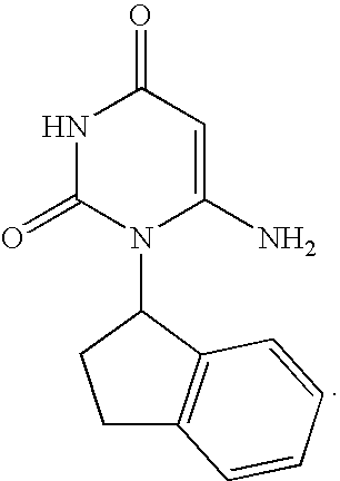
N1C(=O)N(C2CCC3=C2C=CC=C3)C(N)=CC1=O
